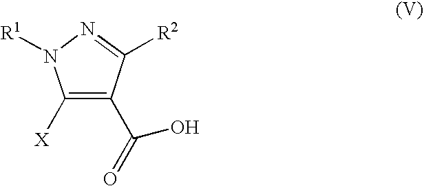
C1([X])=C(C(=O)O)C([R2])=NN1[R1]
